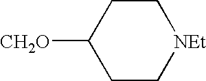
[CH2O]C1CC[NEt]CC1
